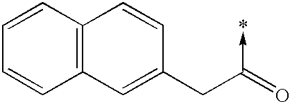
C12=C(C=CC=C1)C=CC(CC(=O)->*)=C2
